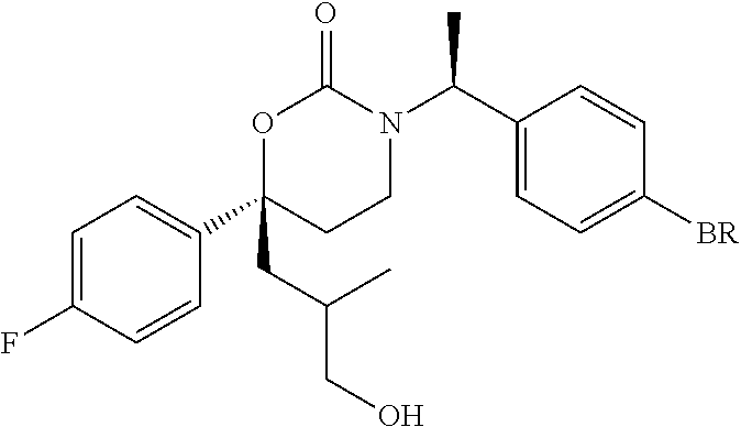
C1=C(F)C=CC(C2(CC(CO)C)CCN(C(C3=CC=C([BR])C=C3)C)C(=O)O2)=C1
